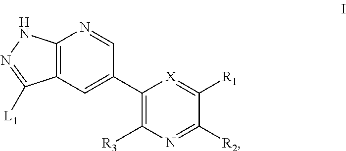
C12=C(C=C(C3=C([R3])N=C([R2])C([R1])=[X]3)C=N1)C([L1])=NN2
